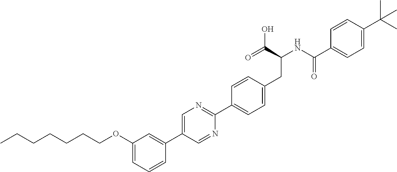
C1=C(OCCCCCCC)C=C(C2=CN=C(C3=CC=C(CC(C(O)=O)NC(=O)C4=CC=C(C(C)(C)C)C=C4)C=C3)N=C2)C=C1
